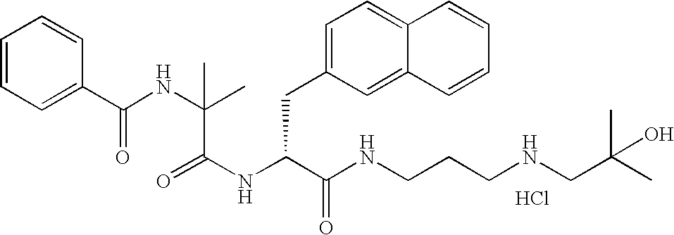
Cl.N(C(C(NCCCNCC(C)(C)O)=O)CC1=CC=C2C(=C1)C=CC=C2)C(=O)C(NC(C1=CC=CC=C1)=O)(C)C
